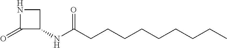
N1C(=O)C(NC(CCCCCCCCC)=O)C1
